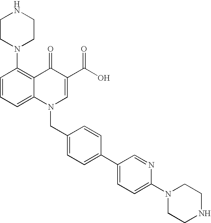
C12=CC=CC(N3CCNCC3)=C1C(=O)C(C(O)=O)=CN2CC1=CC=C(C2=CC=C(N3CCNCC3)N=C2)C=C1
